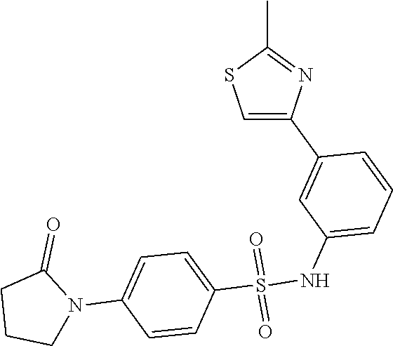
CC1=NC(C2=CC(NS(C3=CC=C(N4C(=O)CCC4)C=C3)(=O)=O)=CC=C2)=CS1
